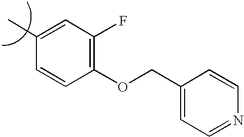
C1(COC2=C(F)C=C(C)C=C2)=CC=NC=C1
